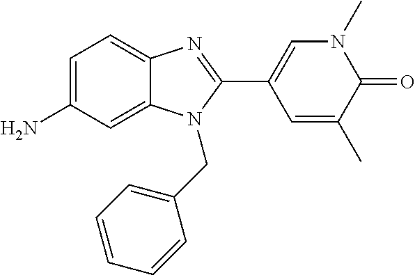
C1(N)=CC=C2C(=C1)N(CC1=CC=CC=C1)C(C1=CN(C)C(=O)C(C)=C1)=N2
